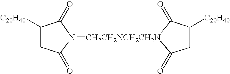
C1([C20H40])CC(=O)N([CH2CH2NCH2CH2N]2C(=O)CC([C20H40])C2=O)C1=O
